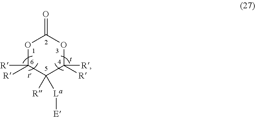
O1C([R])([R])C([R])([La][E])C([R])([R])OC1=O
